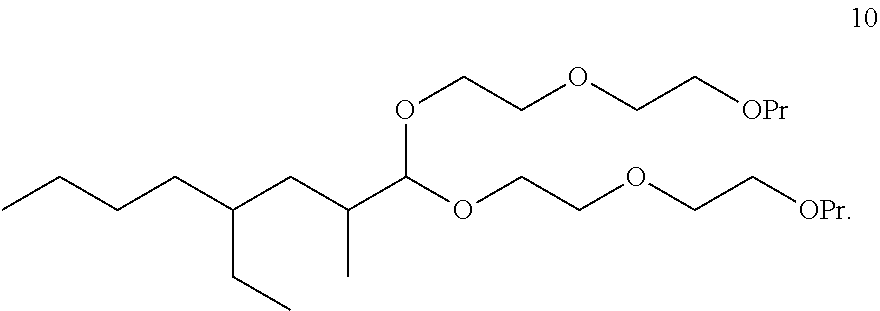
O(CCOCC[OPr])C(C(CC(CC)CCCC)C)OCCOCC[OPr]
